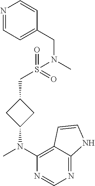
CN(C1=C2C(=NC=N1)NC=C2)C1CC(CS(=O)(=O)N(CC2=CC=NC=C2)C)C1
